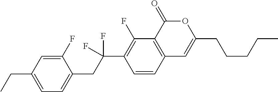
C1=CC2=C(C(F)=C1C(CC1=CC=C(CC)C=C1F)(F)F)C(=O)OC(CCCCC)=C2
